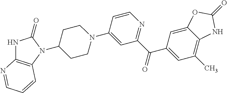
N1(C2=CC(C(C3=CC(C)=C4C(=C3)OC(=O)N4)=O)=NC=C2)CCC(N2C3=C(NC2=O)N=CC=C3)CC1
